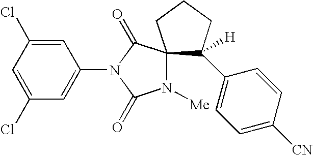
C1(Cl)=CC(N2C(=O)N([Me])C3(C2=O)C([H])(C2=CC=C([CN])C=C2)CCC3)=CC(Cl)=C1
